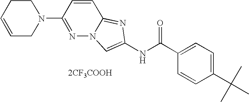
[2CF3COOH].C1=CC(C(C)(C)C)=CC=C1C(NC1=CN2N=C(N3CCC=CC3)C=CC2=N1)=O
